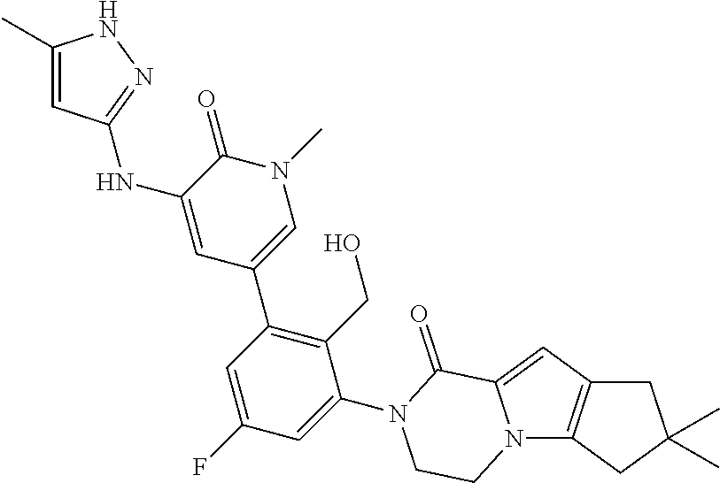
C12=C(N3C(=C1)C(=O)N(C1=CC(F)=CC(C4=CN(C)C(=O)C(NC5=NNC(C)=C5)=C4)=C1CO)CC3)CC(C)(C)C2
